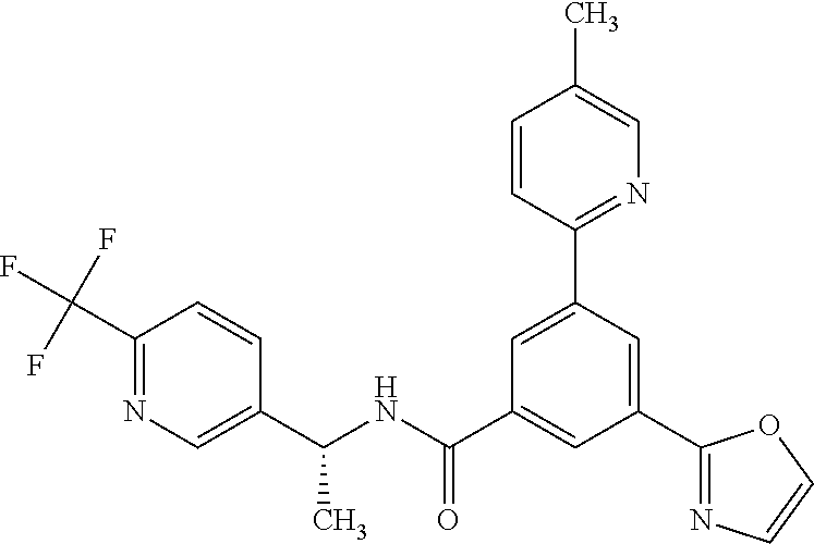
C(NC(C1=CC(C2=NC=CO2)=CC(C2=NC=C(C)C=C2)=C1)=O)(C1=CN=C(C(F)(F)F)C=C1)C
